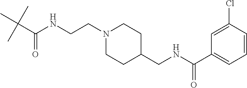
C(NCCN1CCC(CNC(C2=CC=CC(Cl)=C2)=O)CC1)(C(C)(C)C)=O
